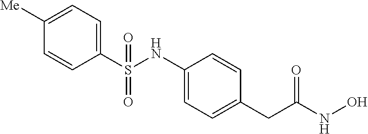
C1(S(NC2=CC=C(CC(NO)=O)C=C2)(=O)=O)=CC=C([Me])C=C1
